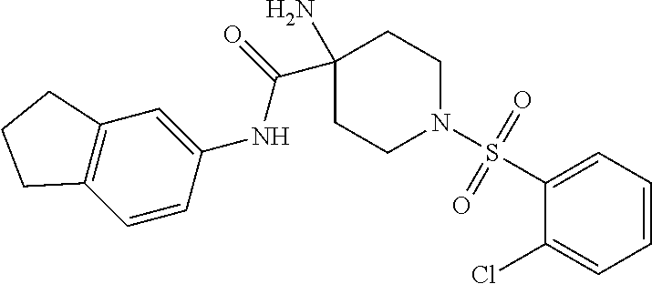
C12=C(C=C(NC(=O)C3(N)CCN(S(C4=CC=CC=C4Cl)(=O)=O)CC3)C=C1)CCC2
